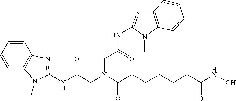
C1=CC2=C(C=C1)N=C(NC(CN(C(CCCCCC(NO)=O)=O)CC(NC1=NC3=C(N1C)C=CC=C3)=O)=O)N2C
